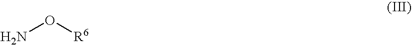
NO[R6]
